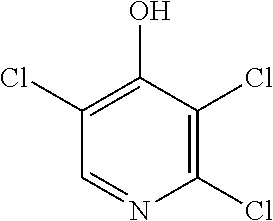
C1=NC(Cl)=C(Cl)C(O)=C1Cl
